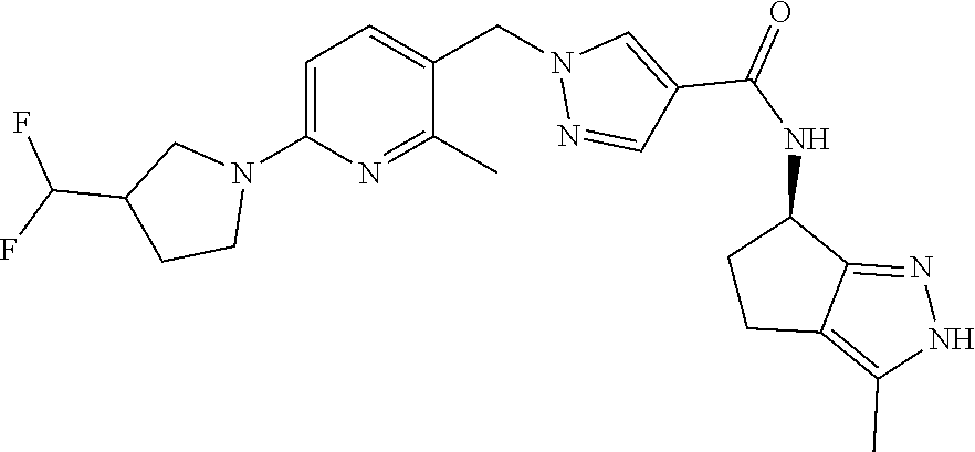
C1=C(N2CC(C(F)F)CC2)N=C(C)C(CN2N=CC(C(NC3CCC4=C(C)NN=C34)=O)=C2)=C1
